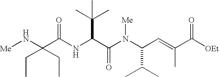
N(C(C(N(C(C=C(C([OEt])=O)C)C(C)C)[Me])=O)C(C)(C)C)C(=O)C(N[Me])(CC)CC
